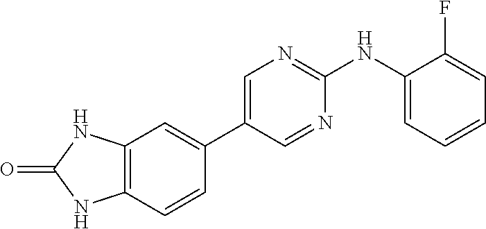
C12=C(C=CC(C3=CN=C(NC4=CC=CC=C4F)N=C3)=C1)NC(=O)N2
